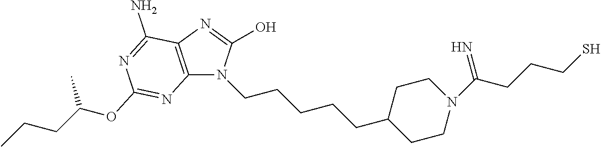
C12=C(N=C(O)N1CCCCCC1CCN(C(CCCS)=N)CC1)C(N)=NC(OC(CCC)C)=N2
